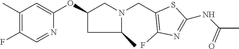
C1(C)=C(F)C=NC(OC2CN(CC3=C(F)N=C(NC(C)=O)S3)C(C)C2)=C1
